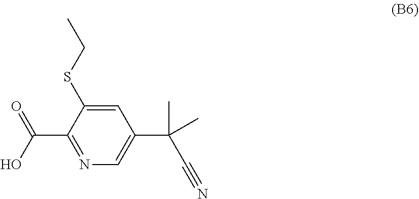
C1=C(SCC)C(C(=O)O)=NC=C1C(C#N)(C)C
